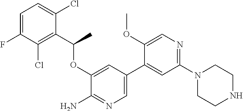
C1(OC(C2=C(Cl)C(F)=CC=C2Cl)C)=CC(C2=CC(N3CCNCC3)=NC=C2OC)=CN=C1N
